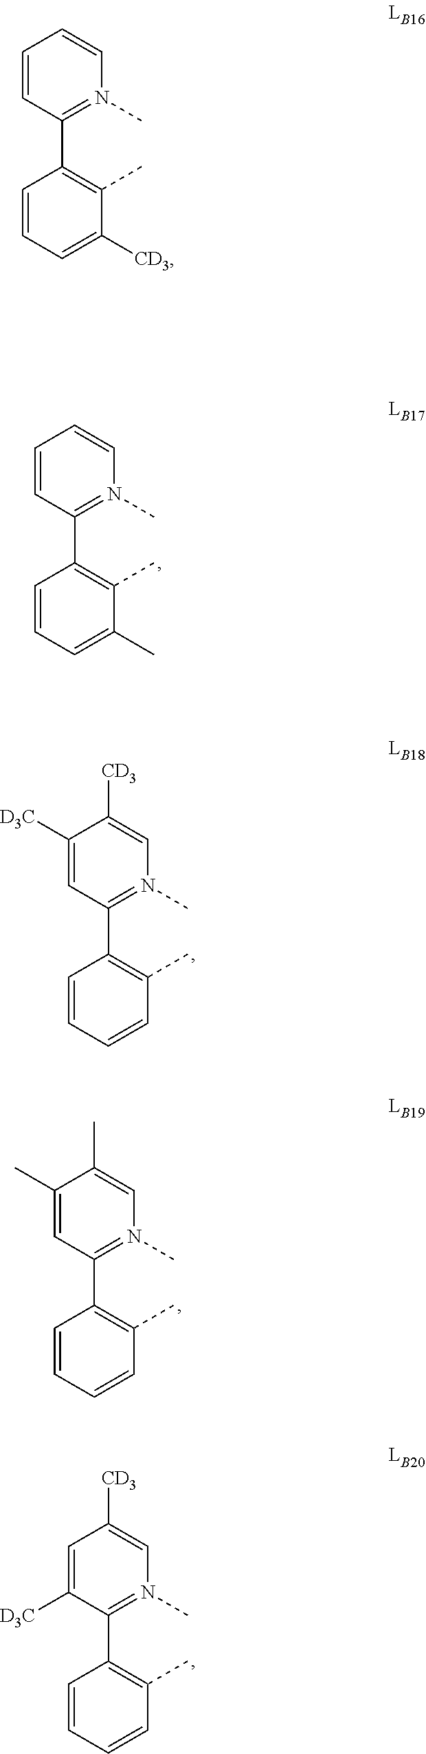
C1=CC(C2=C(C)C([CD3])=CC=C2)=N(C)C=C1.C1=CC(C2=C(C)C(C)=CC=C2)=N(C)C=C1.C1([D3C])=CC(C2=C(C)C=CC=C2)=N(C)C=C1[CD3].C1(C)=CC(C2=C(C)C=CC=C2)=N(C)C=C1C.C1=C([D3C])C(C2=C(C)C=CC=C2)=N(C)C=C1[CD3]
